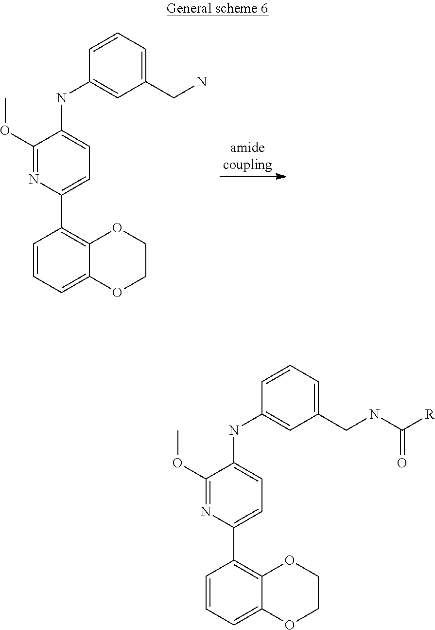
C1=CC=C2C(=C1C1=CC=C(NC3=CC(CN)=CC=C3)C(OC)=N1)OCCO2.C1=CC=C2C(=C1C1=CC=C(NC3=CC(CNC([R])=O)=CC=C3)C(OC)=N1)OCCO2
